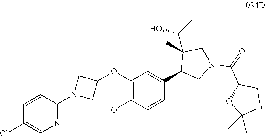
C1(Cl)=CN=C(N2CC(OC3=C(OC)C=CC(C4CN(C(C5OC(C)(C)OC5)=O)CC4(C(O)C)C)=C3)C2)C=C1
